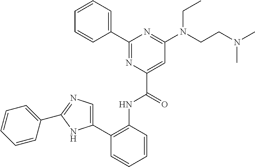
C1=CC=CC(C2=NC(C(=O)NC3=C(C4=CN=C(C5=CC=CC=C5)N4)C=CC=C3)=CC(N(CCN(C)C)CC)=N2)=C1
